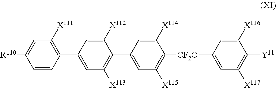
C1([X116])=CC([CF2O]C2=C([X115])C=C(C3=C([X113])C=C(C4=C([X111])C=C([R110])C=C4)C=C3[X112])C=C2[X114])=CC([X117])=C1[Y11]
